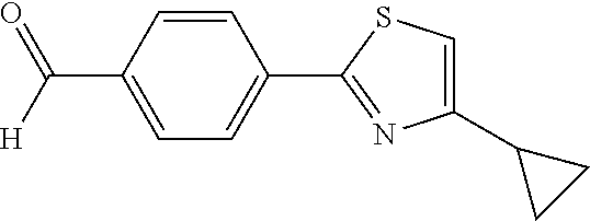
C1=CC(C([H])=O)=CC=C1C1=NC(C2CC2)=CS1
